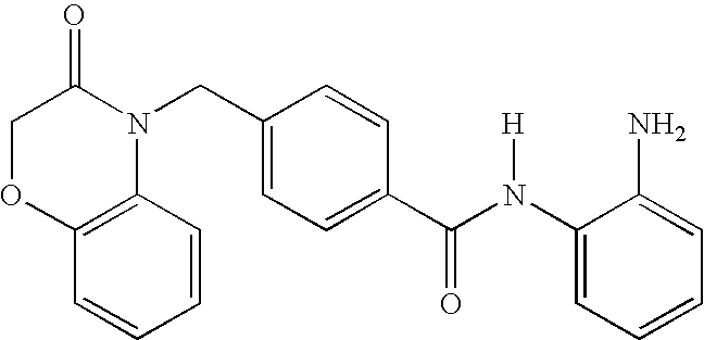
C1(N(C(C2=CC=C(CN3C(=O)COC4=C3C=CC=C4)C=C2)=O)[H])=CC=CC=C1N
